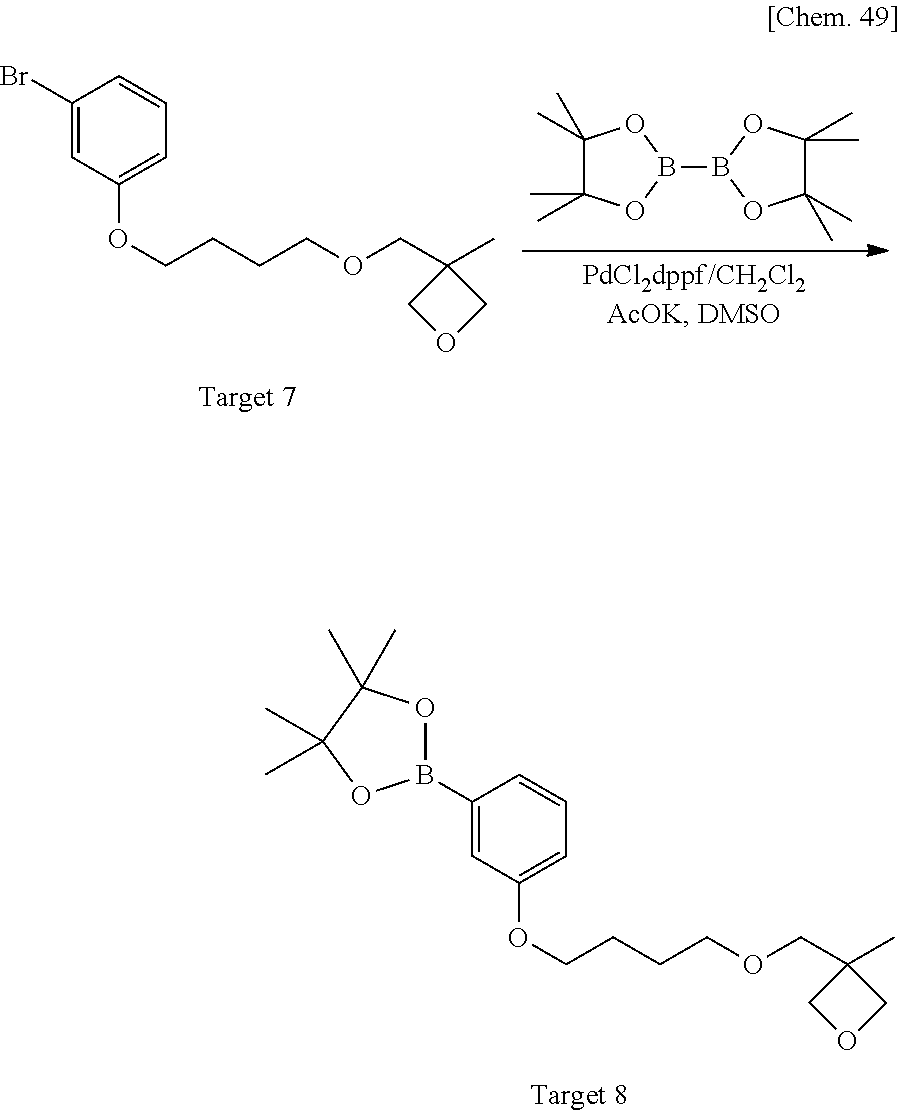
C1(C)(C)C(C)(C)OB(B2OC(C)(C)C(C)(C)O2)O1.CC1(COCCCCOC2=CC=CC(Br)=C2)COC1.CC1(COCCCCOC2=CC=CC(B3OC(C)(C)C(C)(C)O3)=C2)COC1
